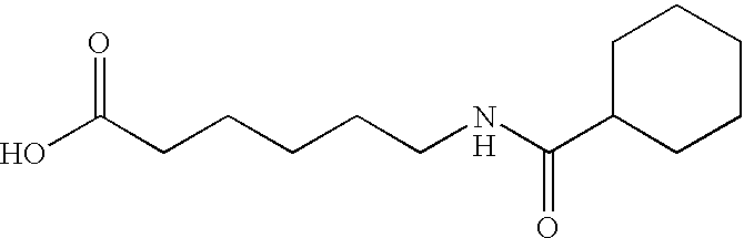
C(CCCCNC(C1CCCCC1)=O)C(O)=O.[H]
